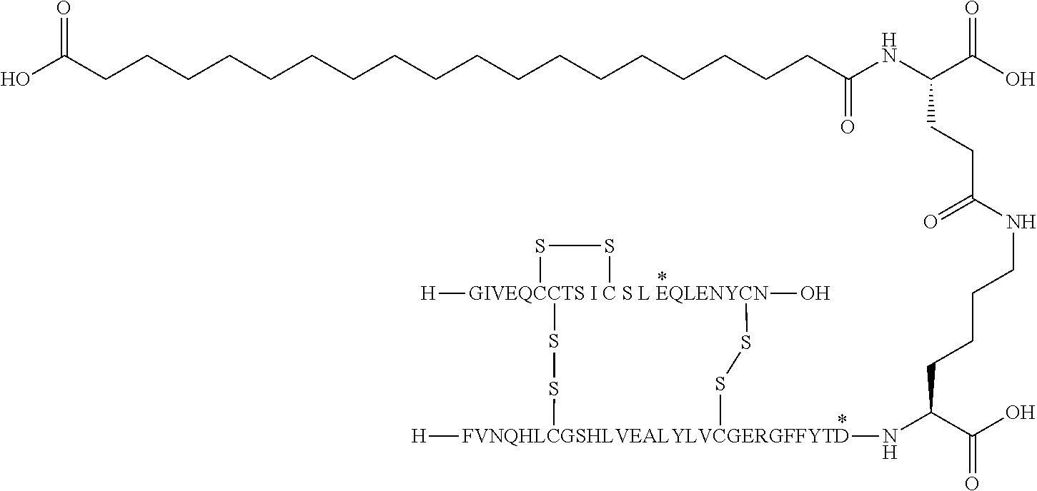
[GIVEQCCTS I C S L EQLENYCN]12([H])(O)(SS[FVNQHLCGSHLVEALYLVCGERGFFYTD]([H])(NC(C(O)=O)CCCCNC(CCC(NC(CCCCCCCCCCCCCCCCCCC(O)=O)=O)C(O)=O)=O)SS1)SS2
